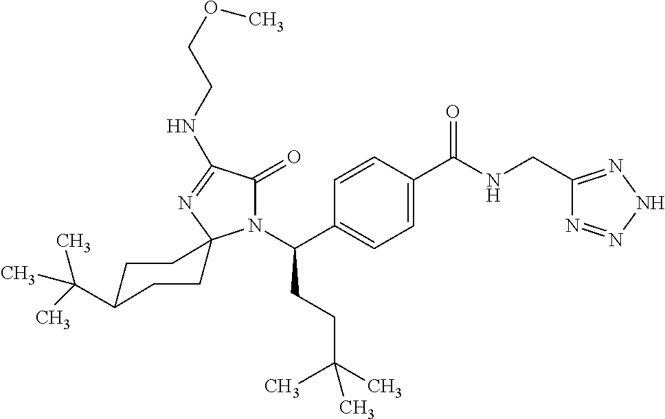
C1C(C(C)(C)C)CCC2(C1)N(C(C1=CC=C(C(NCC3=NNN=N3)=O)C=C1)CCC(C)(C)C)C(=O)C(NCCOC)=N2
